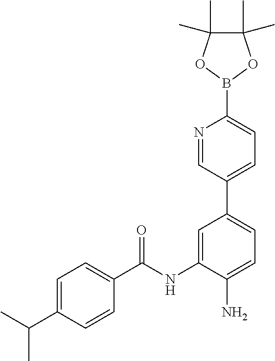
C1=C(C(C)C)C=CC(C(NC2=CC(C3=CC=C(B4OC(C)(C)C(C)(C)O4)N=C3)=CC=C2N)=O)=C1
